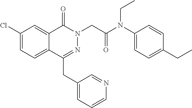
C1(Cl)=CC=C2C(=C1)C(=O)N(CC(=O)N(C1=CC=C(CC)C=C1)CC)N=C2CC1=CC=CN=C1
